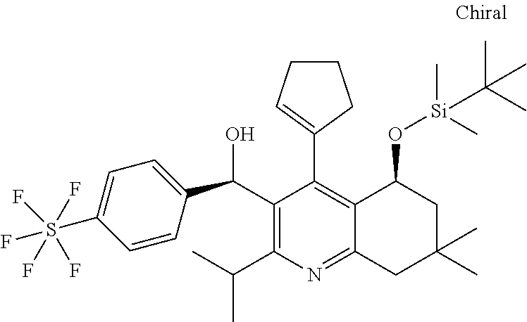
C1(C(O)C2=CC=C(S(F)(F)(F)(F)F)C=C2)=C(C(C)C)N=C2C(=C1C1=CCCC1)C(O[Si](C)(C)C(C)(C)C)CC(C)(C)C2
